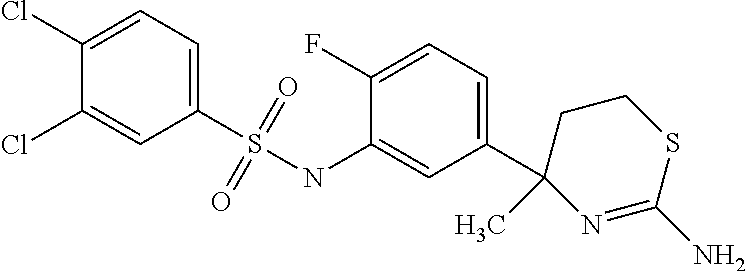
C1(Cl)=CC=C(S(NC2=CC(C3(C)CCSC(N)=N3)=CC=C2F)(=O)=O)C=C1Cl
